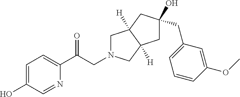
C1=C(O)C=NC(C(CN2CC3([H])C([H])(C2)CC(O)(CC2=CC=CC(OC)=C2)C3)=O)=C1
